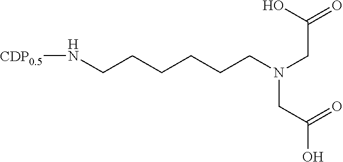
N(CCCCCCN[CDP0.5])(CC(O)=O)CC(O)=O
